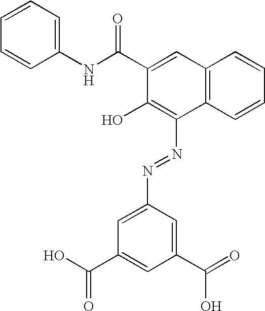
C1=CC=C(NC(C2=CC3=C(C(N=NC4=CC(C(O)=O)=CC(C(=O)O)=C4)=C2O)C=CC=C3)=O)C=C1
